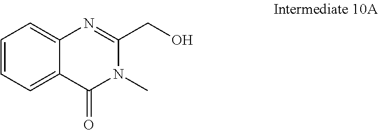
C12=CC=CC=C1C(=O)N(C)C(CO)=N2
